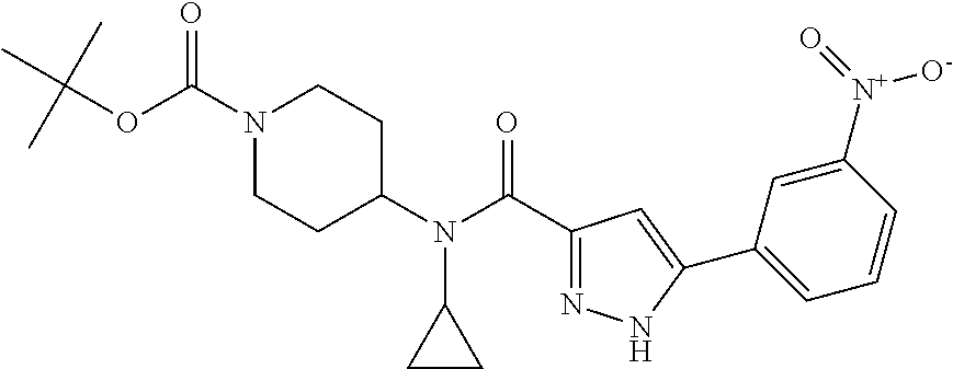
CC(OC(N1CCC(N(C(C2=NNC(C3=CC=CC([N+](=O)[O-])=C3)=C2)=O)C2CC2)CC1)=O)(C)C
